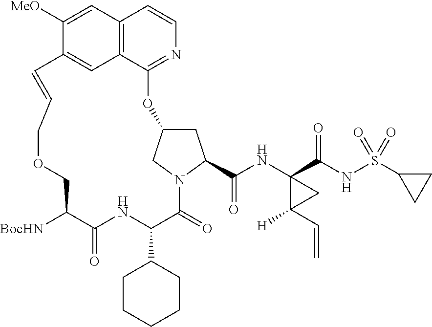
[BocHN]C1C(=O)NC(C2CCCCC2)C(=O)N2C(C(=O)NC3(C(=O)NS(C4CC4)(=O)=O)C(C=C)([H])C3)CC(C2)OC2=NC=CC3=C2C=C(C([MeO])=C3)C=CCOC1
